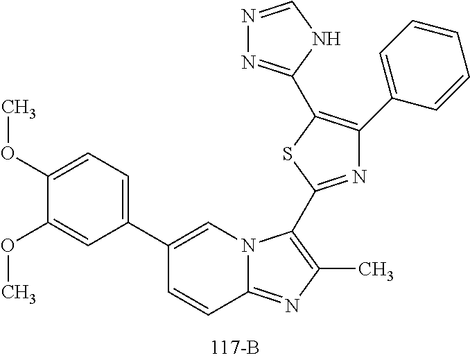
C1(C2=CC=C(OC)C(OC)=C2)=CN2C(=NC(C)=C2C2=NC(C3=CC=CC=C3)=C(C3=NN=CN3)S2)C=C1
